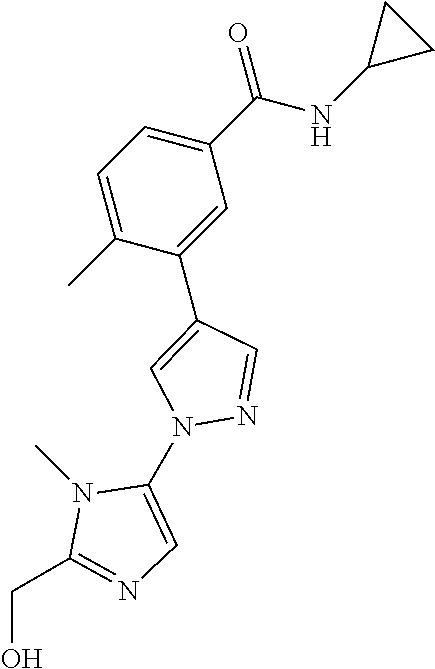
C1=C(C)C(C2=CN(C3=CN=C(CO)N3C)N=C2)=CC(C(NC2CC2)=O)=C1
